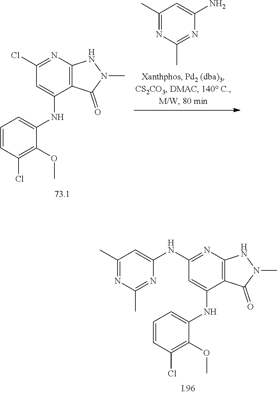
C1(C)=NC(C)=NC(N)=C1.C12=C(N=C(Cl)C=C1NC1=CC=CC(Cl)=C1OC)NN(C)C2=O.C12=C(N=C(NC3=CC(C)=NC(C)=N3)C=C1NC1=CC=CC(Cl)=C1OC)NN(C)C2=O
